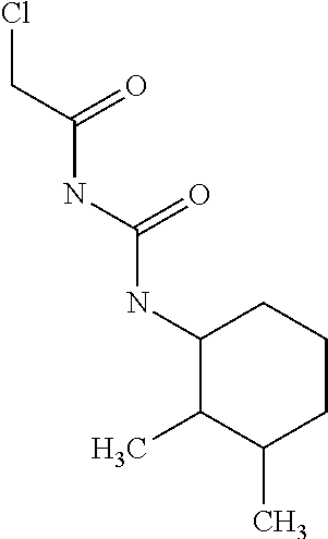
C1(NC(NC(CCl)=O)=O)C(C)C(C)CCC1
